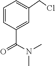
C1=CC(C(N(C)C)=O)=CC(CCl)=C1
